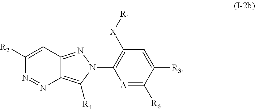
C1([R2])=CC2=NN(C3=C([X][R1])C=C([R3])C([R6])=[A]3)C([R4])=C2N=N1
